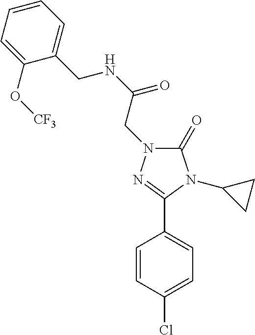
C1(=O)N(CC(NCC2=CC=CC=C2O[CF3])=O)N=C(C2=CC=C(Cl)C=C2)N1C1CC1
